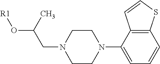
N1(CC(C)O[R1])CCN(C2=CC=CC3=C2C=CS3)CC1
